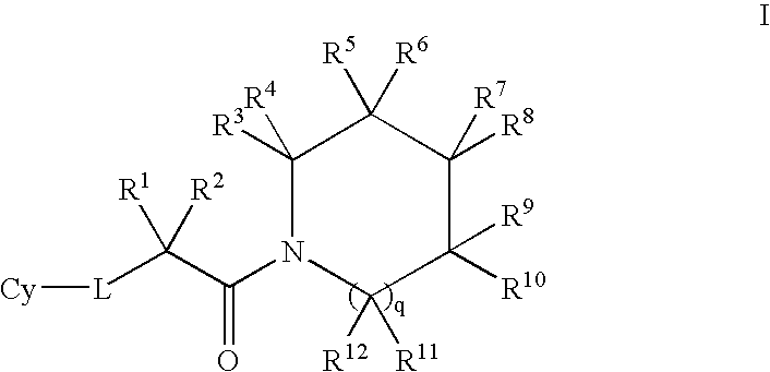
C1([R9])([R10])C([R7])([R8])C([R5])([R6])C([R3])([R4])N(C(=O)C([L][Cy])([R1])[R2])C1([R11])[R12]
